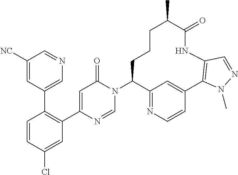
C1=CC(Cl)=CC(C2=CC(=O)N(C3C4=NC=CC(=C4)C4=C(NC(=O)C(C)CCC3)C=NN4C)C=N2)=C1C1=CN=CC([NC])=C1
